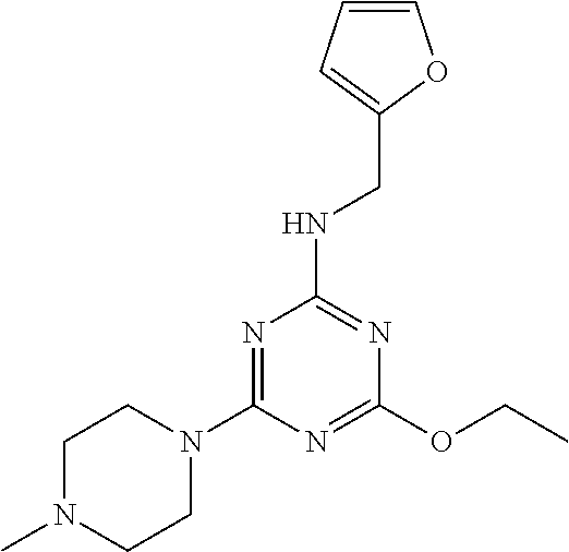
C1(OCC)=NC(N2CCN(C)CC2)=NC(NCC2=CC=CO2)=N1
